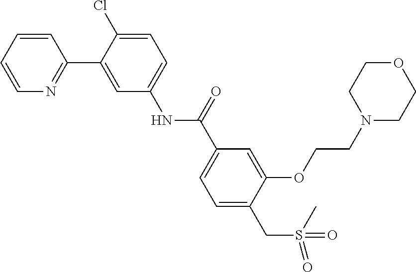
C1=CC=CN=C1C1=CC(NC(C2=CC=C(CS(=O)(C)=O)C(OCCN3CCOCC3)=C2)=O)=CC=C1Cl
